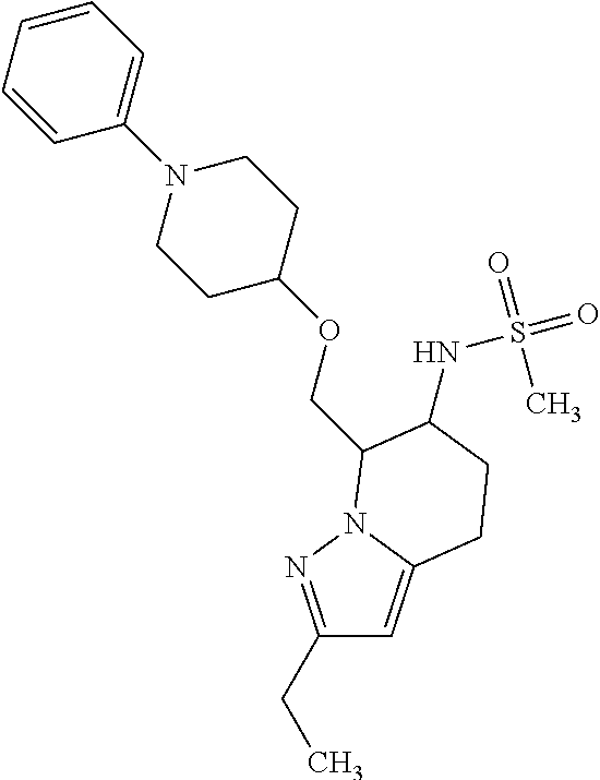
C1(CC)=NN2C(=C1)CCC(NS(=O)(=O)C)C2COC1CCN(C2=CC=CC=C2)CC1
